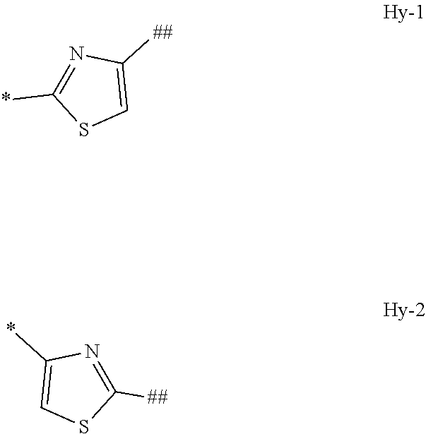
N1=C(*)SC=C1[##].N1=C([##])SC=C1*
